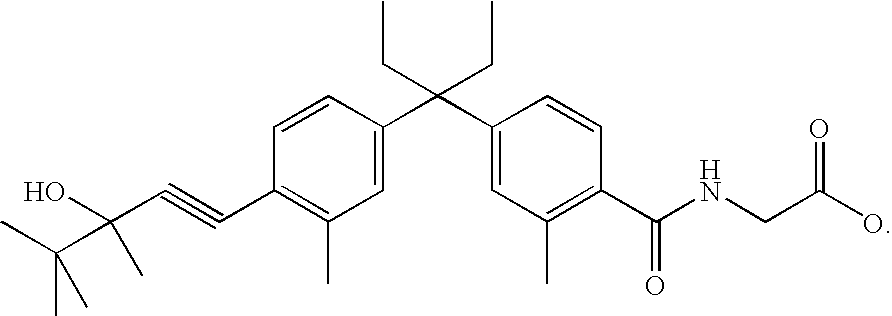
C1=C(C(C2=CC(C)=C(C(NCC(O)=O)=O)C=C2)(CC)CC)C=CC(C#CC(O)(C)C(C)(C)C)=C1C
